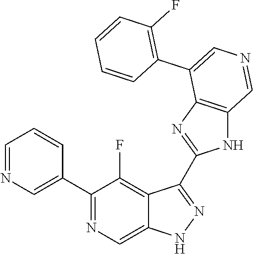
C1(C2=CN=CC=C2)=NC=C2C(=C1F)C(C1=NC3=C(N1)C=NC=C3C1=C(F)C=CC=C1)=NN2
